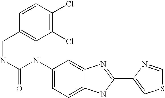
C1=C2C(=CC=C1NC(=O)NCC1=CC(Cl)=C(Cl)C=C1)NC(C1=CSC=N1)=N2
